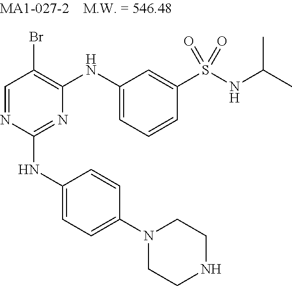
C1=NC(NC2=CC=C(N3CCNCC3)C=C2)=NC(NC2=CC=CC(S(NC(C)C)(=O)=O)=C2)=C1Br
